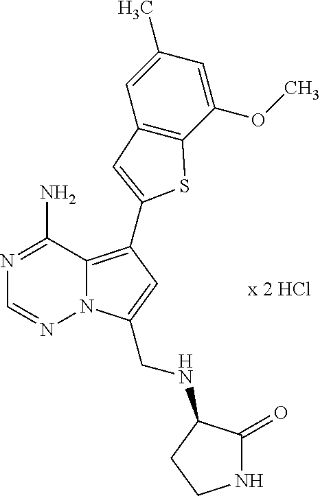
N12C(=C(C3=CC4=C(C(OC)=CC(C)=C4)S3)C=C1CNC1C(=O)NCC1)C(N)=NC=N2
